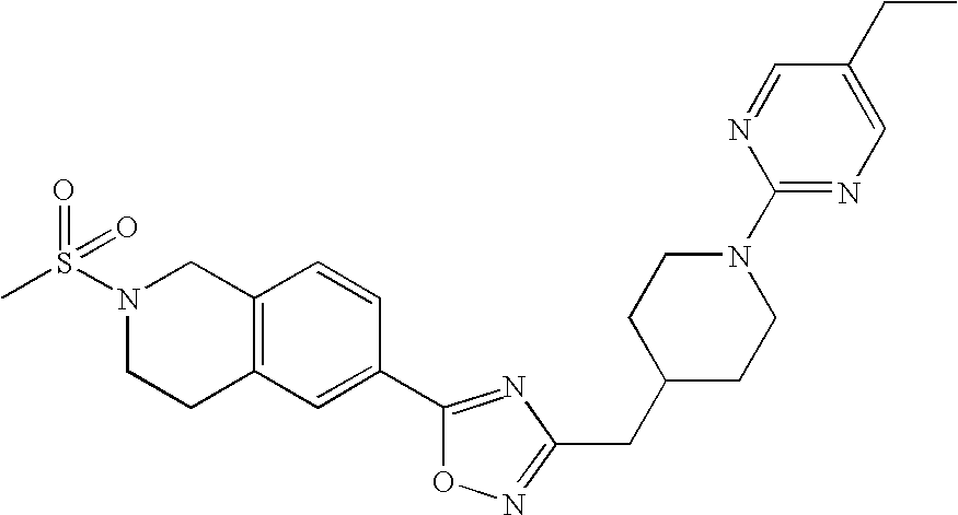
C12=C(C=C(C3=NC(CC4CCN(C5=NC=C(CC)C=N5)CC4)=NO3)C=C1)CCN(S(C)(=O)=O)C2
